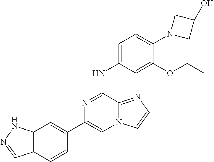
C1(C2=CC3=C(C=C2)C=NN3)=CN2C(=NC=C2)C(NC2=CC=C(N3CC(C)(O)C3)C(OCC)=C2)=N1
